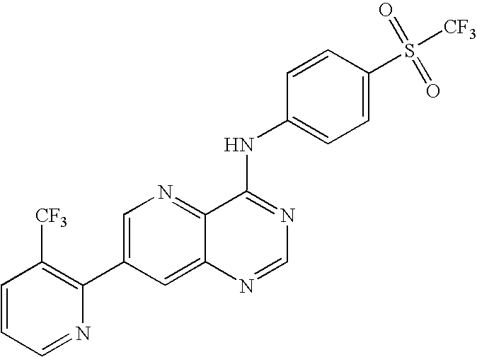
C1=CC=NC(C2=CN=C3C(=C2)N=CN=C3NC2=CC=C(S(=O)(=O)[CF3])C=C2)=C1[CF3]
